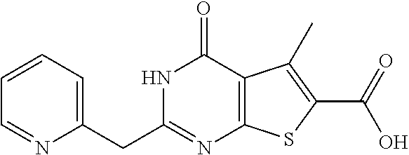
C1=NC(CC2=NC3=C(C(=O)N2)C(C)=C(C(=O)O)S3)=CC=C1
